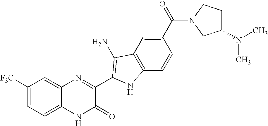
C1=C2C(=CC([F3C])=C1)N=C(C1=C(N)C3=C(C=CC(C(=O)N4CC(N(C)C)CC4)=C3)N1)C(=O)N2
